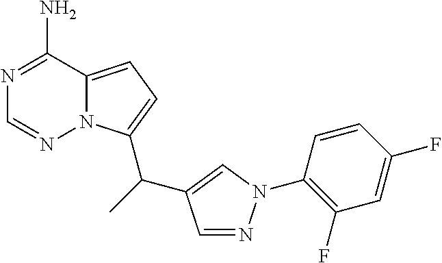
C12=CC=C(C(C3=CN(C4=C(F)C=C(F)C=C4)N=C3)C)N1N=CN=C2N
